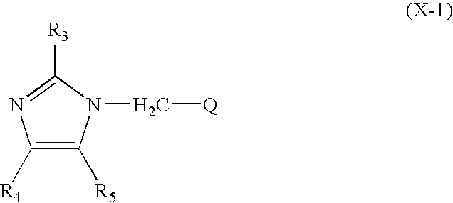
C1([R4])=C([R5])N(C[Q])C([R3])=N1
